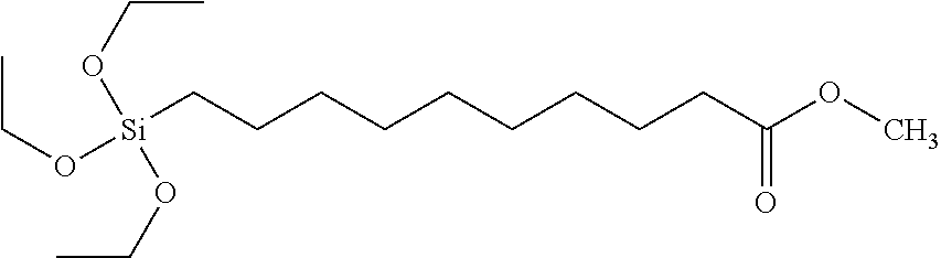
[Si](CCCCCCCCCC(OC)=O)(OCC)(OCC)OCC
